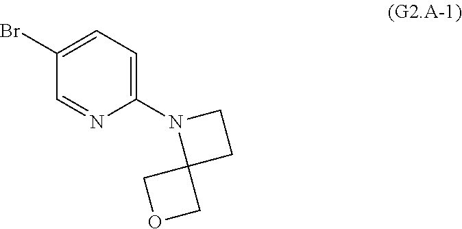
C1(Br)=CC=C(N2C3(CC2)COC3)N=C1
